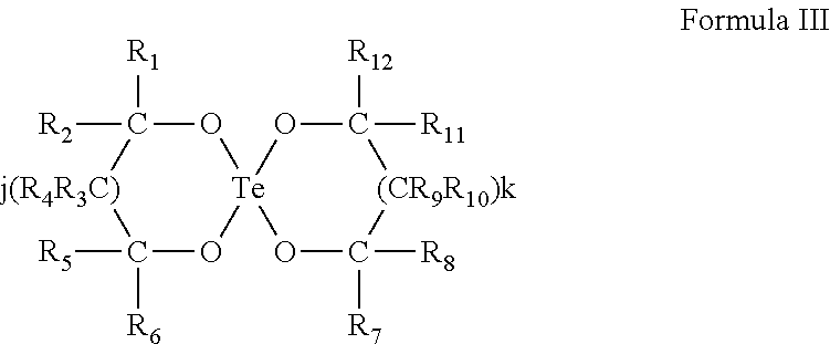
C1([R5])([R6])O[Te]2(OC([R1])([R2])[j(R4R3C)]1)OC([R7])([R8])[(CR9R10)k]C([R12])([R11])O2
